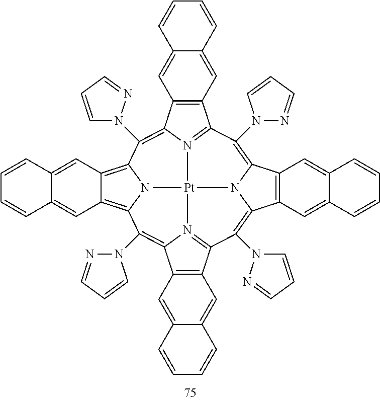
C1=CC2=CC3=C(C=C2C=C1)C1=N2C3=C(N3C=CC=N3)C3=C4C=C5C=CC=CC5=CC4=C4N3[Pt]23N2=C(C5=C(C=C6C=CC=CC6=C5)C2=C4N2N=CC=C2)C(N2C=CC=N2)=C2C4=C(C=C5C(=C4)C=CC=C5)C(=C1N1N=CC=C1)N32
